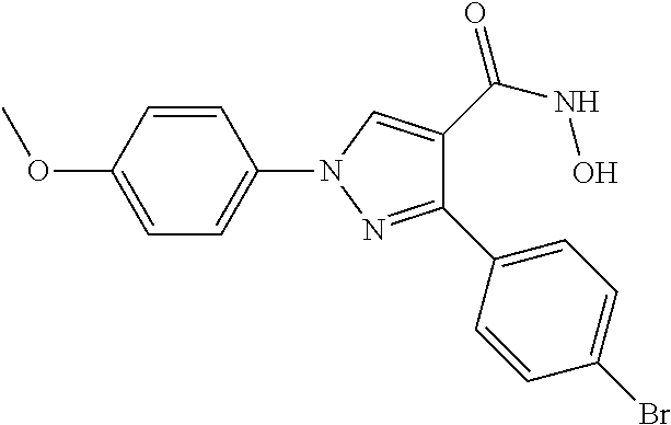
C1=CC(OC)=CC=C1N1N=C(C2=CC=C(Br)C=C2)C(C(NO)=O)=C1
